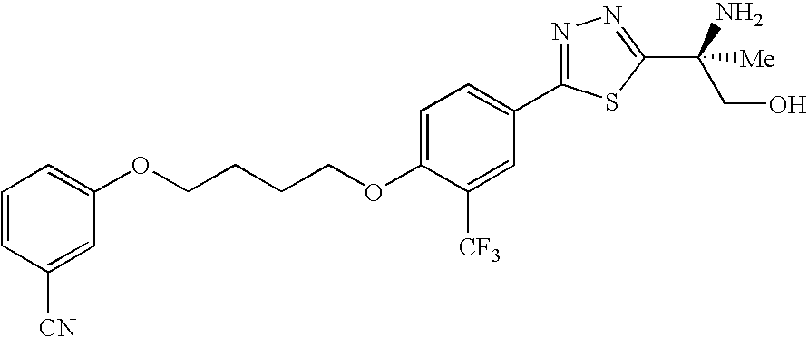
O(CCCCOC1=CC=C(C2=NN=C(C(N)(CO)[Me])S2)C=C1[CF3])C1=CC=CC([CN])=C1
